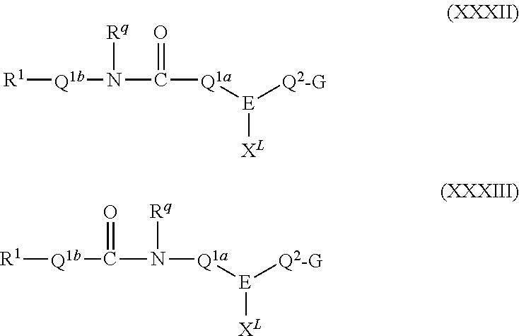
[R1][Q1b]N([Rq])C(=O)[Q1a][E]([Q2-G])[XL].[R1][Q1b]C(=O)N([Rq])[Q1a][E]([Q2-G])[XL]
